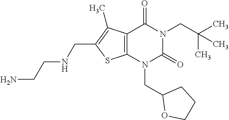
C12=C(N(CC3OCCC3)C(=O)N(CC(C)(C)C)C1=O)SC(CNCCN)=C2C
